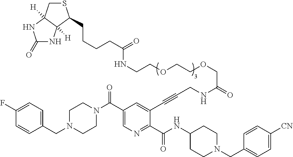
C1CN(C(C2=CN=C(C(=O)NC3CCN(CC4=CC=C([CN])C=C4)CC3)C(C#CCNC(=O)COCCOCCNC(CCCCC3SCC4([H])C3([H])NC(=O)N4)=O)=C2)=O)CCN1CC1=CC=C(F)C=C1
